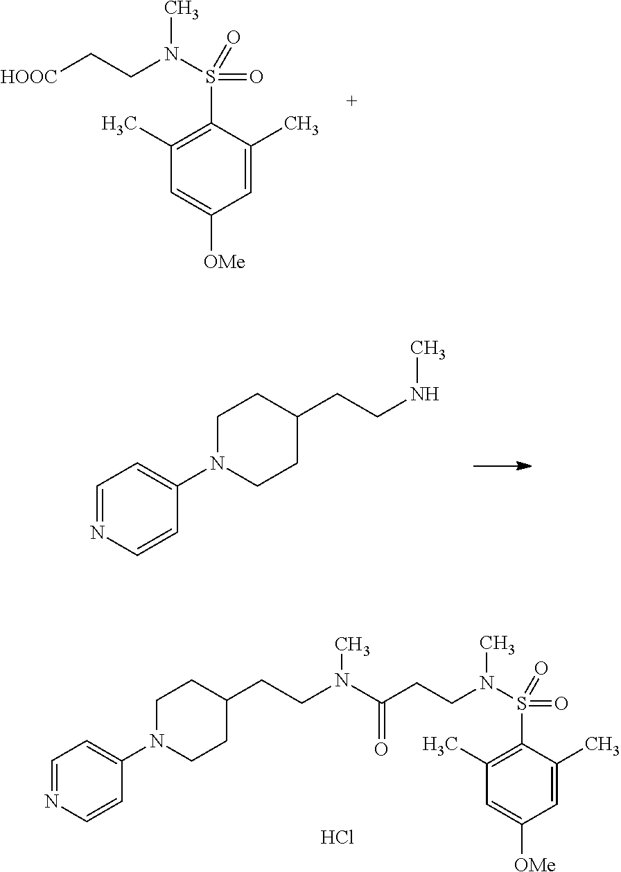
C1=C(C)C(S(N(CC[HOOC])C)(=O)=O)=C(C)C=C1[OMe].C1=NC=CC(N2CCC(CCNC)CC2)=C1.Cl.N1(C2=CC=NC=C2)CCC(CCN(C(CCN(S(C2=C(C)C=C([OMe])C=C2C)(=O)=O)C)=O)C)CC1
